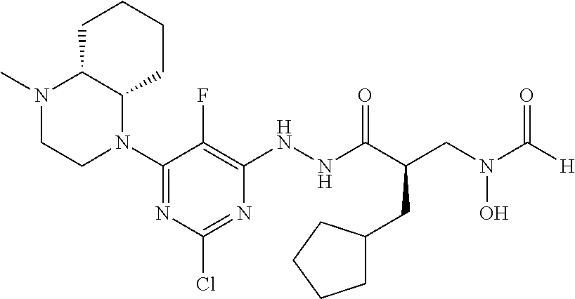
N1(C2=NC(Cl)=NC(NNC(C(CN(C([H])=O)O)CC3CCCC3)=O)=C2F)C2C(N(C)CC1)CCCC2
